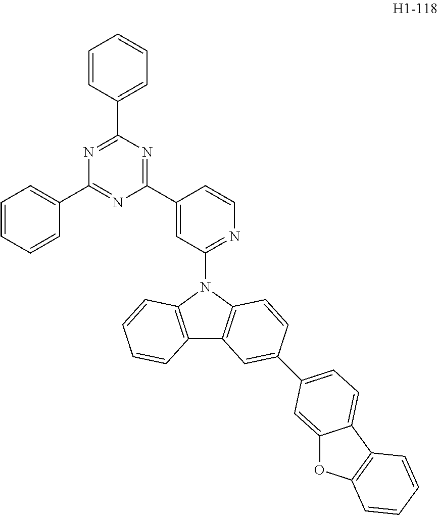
N1=C(N2C3=C(C4=C2C=CC=C4)C=C(C2=CC=C4C(=C2)OC2=C4C=CC=C2)C=C3)C=C(C2=NC(C3=CC=CC=C3)=NC(C3=CC=CC=C3)=N2)C=C1
